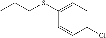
CCCSC1=CC=C(Cl)C=C1
